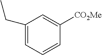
[CO2Me]C1=CC(CC)=CC=C1
